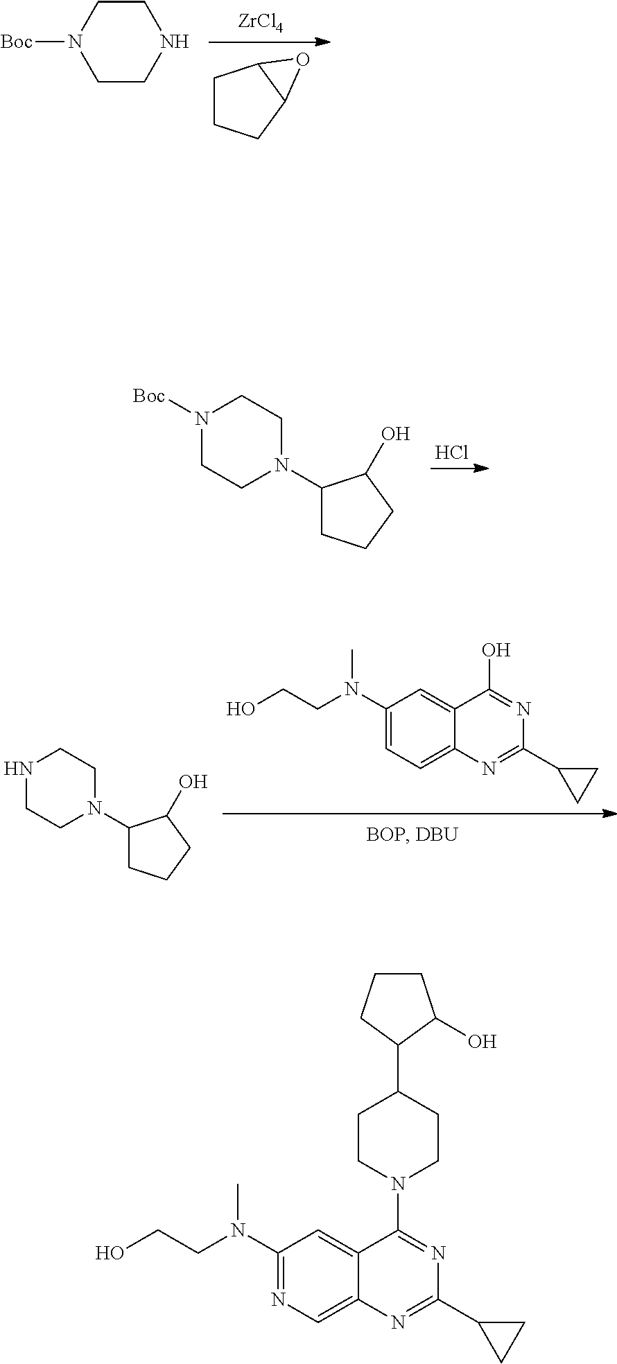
[ZrCl4].C1CCC2C1O2.C1NCCN([Boc])C1.Cl.N1([Boc])CCN(C2CCCC2O)CC1.C1=C(N(CCO)C)C=C2C(=C1)N=C(C1CC1)N=C2O.N1CCN(C2CCCC2O)CC1.N1=C(N(CCO)C)C=C2C(=C1)N=C(C1CC1)N=C2N1CCC(C2CCCC2O)CC1
